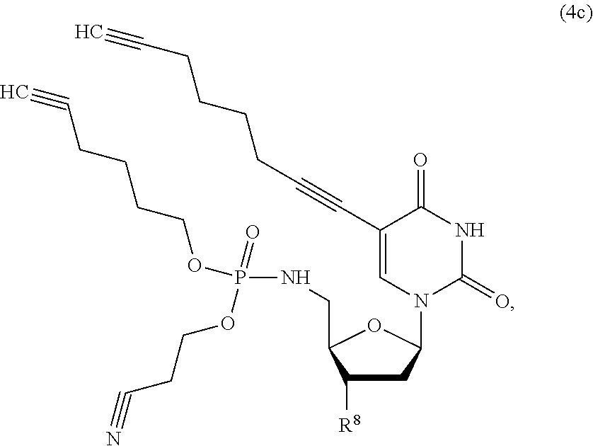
C1C([R8])C(CNP(OCCCCC#C)(OCCC#N)=O)OC1N1C(=O)NC(=O)C(C#CCCCCC#C)=C1
